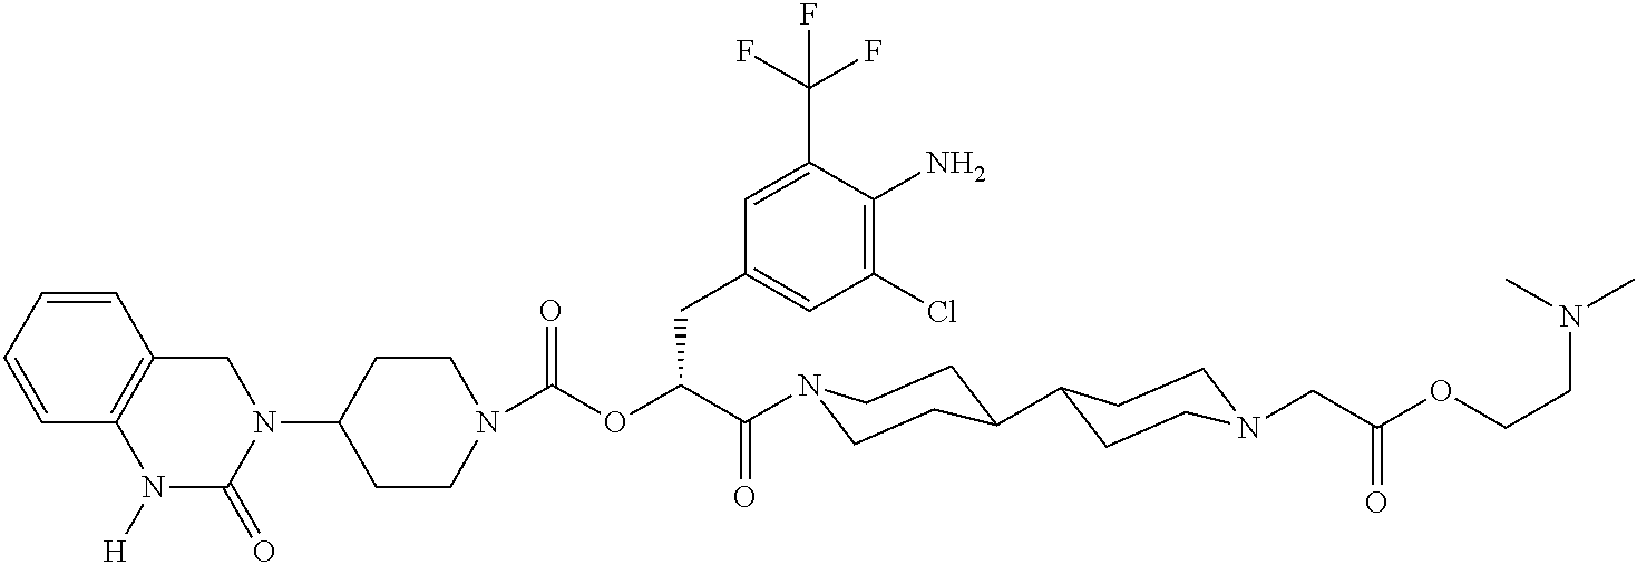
N1(C2CCN(C(=O)OC(C(=O)N3CCC(C4CCN(CC(OCCN(C)C)=O)CC4)CC3)CC3=CC(Cl)=C(N)C(C(F)(F)F)=C3)CC2)CC2=C(N([H])C1=O)C=CC=C2
